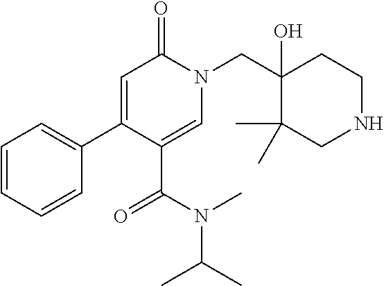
C1=CC=CC(C2=CC(=O)N(CC3(O)C(C)(C)CNCC3)C=C2C(N(C)C(C)C)=O)=C1
